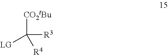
[CO2tBu]C([LG])([R3])[R4]
